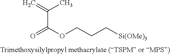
O=C(OCCC[Si(OMe)3])C(=C)C
